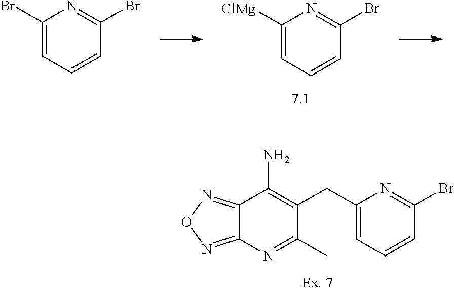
C1(Br)=CC=CC(Br)=N1.C1([ClMg])=CC=CC(Br)=N1.C(C1=C(N)C2=NON=C2N=C1C)C1=CC=CC(Br)=N1
